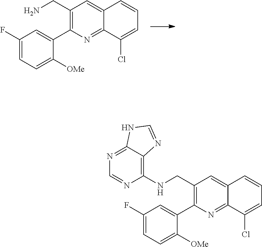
C1(CN)=C(C2=CC(F)=CC=C2[OMe])N=C2C(=C1)C=CC=C2Cl.C1(CNC2=C3C(=NC=N2)NC=N3)=C(C2=CC(F)=CC=C2[OMe])N=C2C(=C1)C=CC=C2Cl
